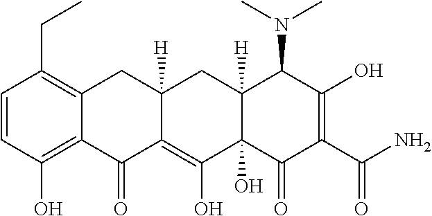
C(C1=C2C(=C(O)C=C1)C(=O)C1=C(O)C3(O)C([H])(CC1([H])C2)C(N(C)C)C(O)=C(C(N)=O)C3=O)C
